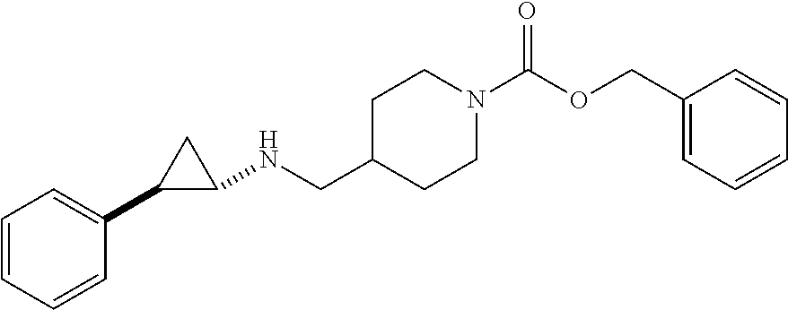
C1=CC=CC(C2C(NCC3CCN(C(OCC4=CC=CC=C4)=O)CC3)C2)=C1
